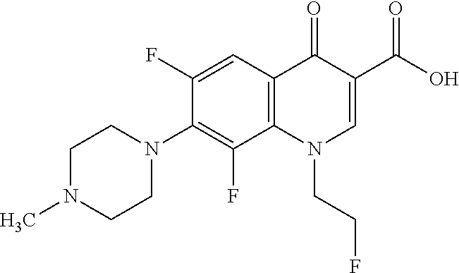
C12=C(C=C(F)C(N3CCN(C)CC3)=C1F)C(=O)C(C(=O)O)=CN2CCF
